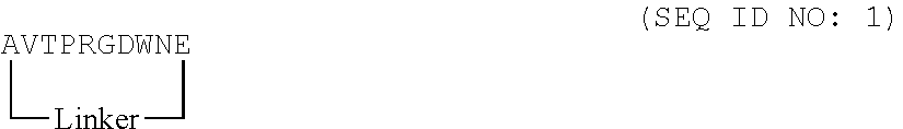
[AVTPRGDWNE]1C[Linker]C1
